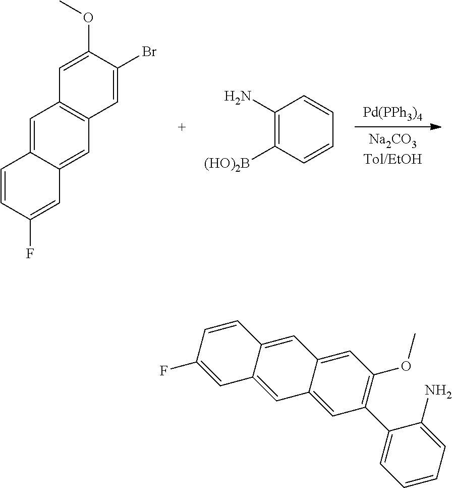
[Pd(PPh3)4].C1=C2C(=CC3=C1C=C(OC)C(Br)=C3)C=C(F)C=C2.C1(N)=C([(HO)2B])C=CC=C1.C12=CC(C3=CC=CC=C3N)=C(OC)C=C1C=C1C(=C2)C=C(F)C=C1
